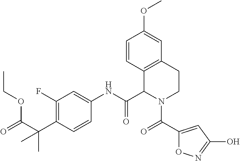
C1(F)=C(C(C(=O)OCC)(C)C)C=CC(NC(C2C3=C(CCN2C(=O)C2=CC(O)=NO2)C=C(OC)C=C3)=O)=C1
